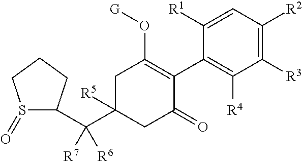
C1=C([R1])C(C2=C(O[G])CC(C([R7])([R6])C3S(=O)CCC3)([R5])CC2=O)=C([R4])C([R3])=C1[R2]
